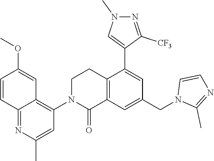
C12=C(C=C(CN3C(C)=NC=C3)C=C1C1=CN(C)N=C1[CF3])C(=O)N(C1=C3C(=NC(C)=C1)C=CC(OC)=C3)CC2
